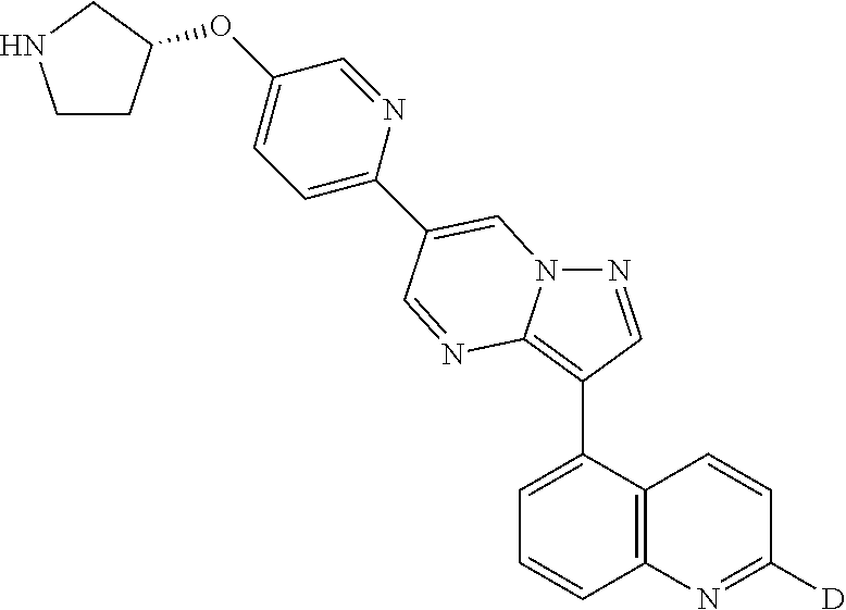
C1=C(C2=C3N(N=C2)C=C(C2=CC=C(OC4CCNC4)C=N2)C=N3)C2=C(C=C1)N=C([D])C=C2
